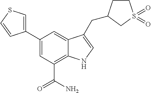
C1(C2=CSC=C2)=CC(C(N)=O)=C2C(=C1)C(CC1CCS(=O)(=O)C1)=CN2
